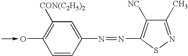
C1(N=NC2=C([NC])C(C)=NS2)=CC([CON(C2H5)2])=C(O)C=C1
